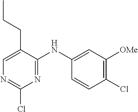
C1(Cl)=NC=C(CCC)C(NC2=CC([OMe])=C(Cl)C=C2)=N1
